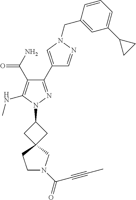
C1(C(=O)N)=C(NC)N(C2CC3(C2)CCN(C(=O)C#CC)C3)N=C1C1=CN(CC2=CC(C3CC3)=CC=C2)N=C1
